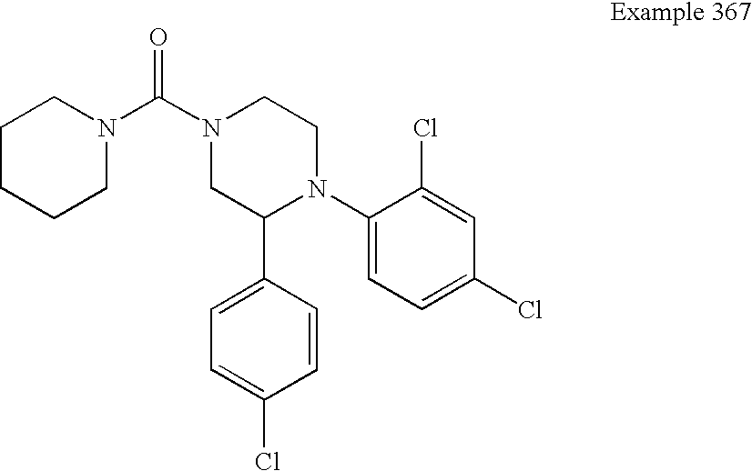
C1CCCN(C(N2CC(C3=CC=C(Cl)C=C3)N(C3=CC=C(Cl)C=C3Cl)CC2)=O)C1
